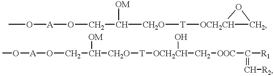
O([A]OCC([CH2O][T][OCH2CH](C[OOC]C([R1])=C[R2])O)[OM])C.O([A]OCC([CH2O][T][OCH2CH]1CO1)[OM])C
